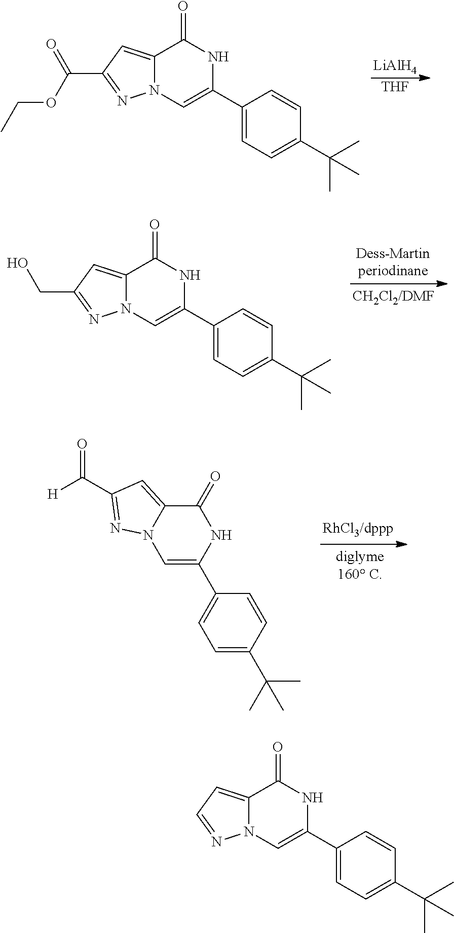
C12=CC(C(OCC)=O)=NN1C=C(C1=CC=C(C(C)(C)C)C=C1)NC2=O.[LiAlH4].[THF].C12=CC(CO)=NN1C=C(C1=CC=C(C(C)(C)C)C=C1)NC2=O.C1(=O)C2=CC(C([H])=O)=NN2C=C(C2=CC=C(C(C)(C)C)C=C2)N1.C12=CC=NN1C=C(C1=CC=C(C(C)(C)C)C=C1)NC2=O
